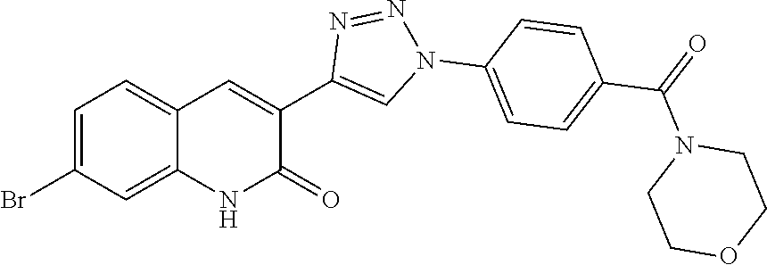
C1=C(Br)C=C2C(=C1)C=C(C1=CN(C3=CC=C(C(=O)N4CCOCC4)C=C3)N=N1)C(=O)N2
